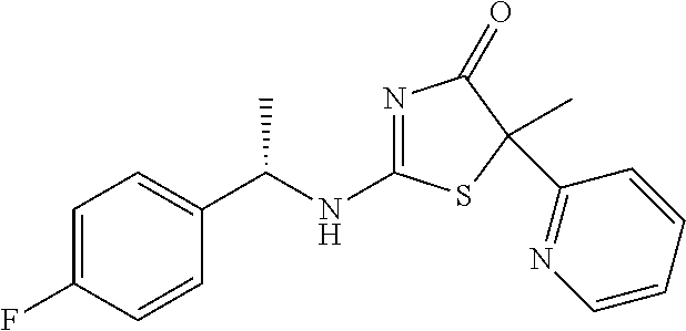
C1=C(F)C=CC(C(NC2=NC(=O)C(C3=NC=CC=C3)(C)S2)C)=C1
